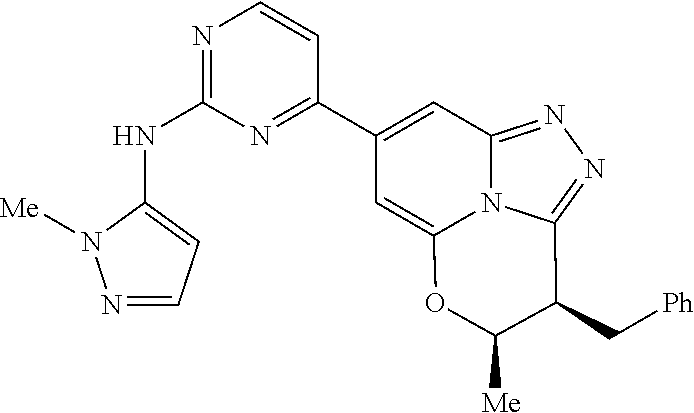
N1=CC=C(NC2=NC=CC(C3=CC4=NN=C5N4C(=C3)OC([Me])C5C[Ph])=N2)N1[Me]
